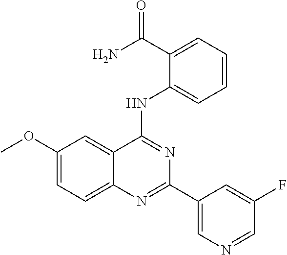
C1(OC)=CC=C2C(=C1)C(NC1=CC=CC=C1C(N)=O)=NC(C1=CN=CC(F)=C1)=N2
